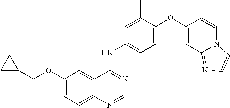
C1(OCC2CC2)=CC=C2C(=C1)C(NC1=CC=C(OC3=CC4=NC=CN4C=C3)C(C)=C1)=NC=N2
